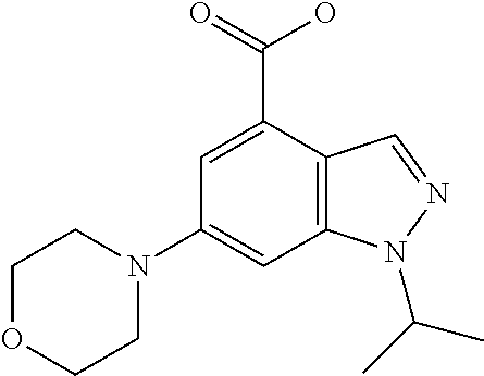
C1=C(C(=O)O)C2=C(C=C1N1CCOCC1)N(C(C)C)N=C2
